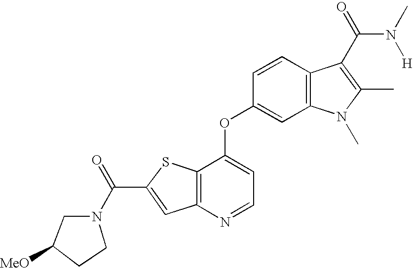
C1([MeO])CCN(C(C2=CC3=C(S2)C(OC2=CC4=C(C=C2)C(C(N([H])C)=O)=C(C)N4C)=CC=N3)=O)C1
